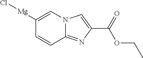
N12C(=NC(C(=O)OCC)=C1)C=CC([Mg]Cl)=C2
